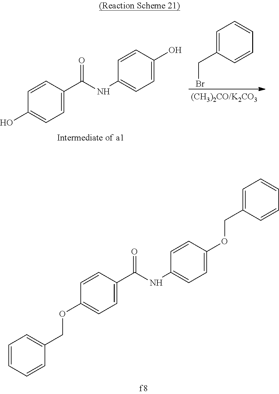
C1=CC(C(NC2=CC=C(O)C=C2)=O)=CC=C1O.BrCC1=CC=CC=C1.C1=CC(C(=O)NC2=CC=C(OCC3=CC=CC=C3)C=C2)=CC=C1OCC1=CC=CC=C1
